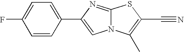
C1=CC(C2=CN3C(=N2)SC(C#N)=C3C)=CC=C1F
